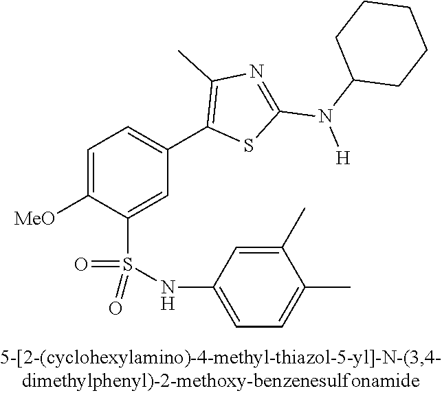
C1=C([OMe])C(S(NC2=CC=C(C)C(C)=C2)(=O)=O)=CC(C2=C(C)N=C(N(C3CCCCC3)[H])S2)=C1
